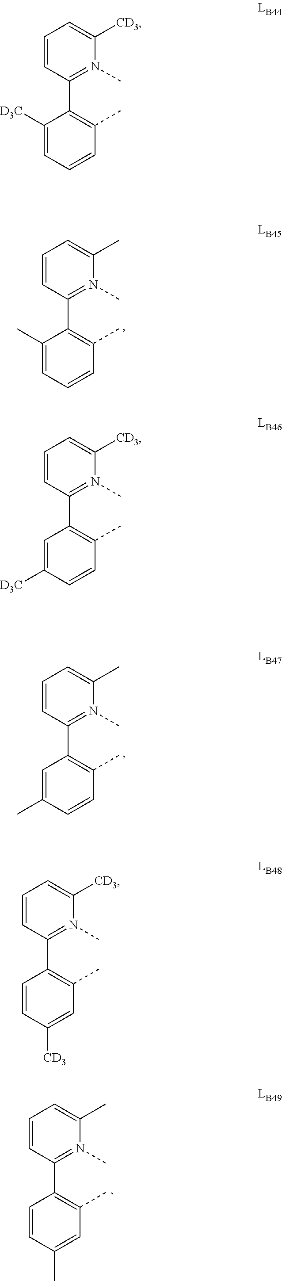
C1=CC(C2=C(C)C=CC=C2[D3C])=N(C)C([CD3])=C1.C1=CC(C2=C(C)C=CC=C2C)=N(C)C(C)=C1.C1=CC(C2=C(C)C=CC(C)=C2)=N(C)C(C)=C1.C1=CC(C2=C(C)C=C(C)C=C2)=N(C)C(C)=C1.C1=CC(C2=C(C)C=CC([D3C])=C2)=N(C)C([CD3])=C1.C1=CC(C2=C(C)C=C([CD3])C=C2)=N(C)C([CD3])=C1
